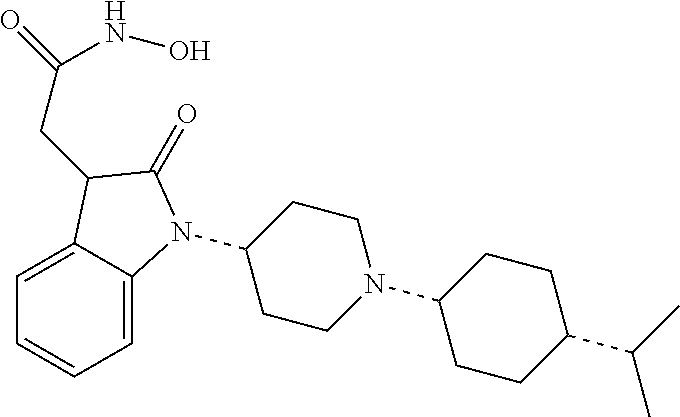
C1(N2C3=CC=CC=C3C(CC(NO)=O)C2=O)CCN(C2CCC(C(C)C)CC2)CC1
